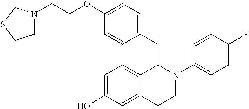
N1(CCOC2=CC=C(CC3C4=CC=C(O)C=C4CCN3C3=CC=C(F)C=C3)C=C2)CCSC1
